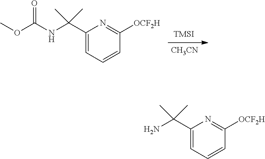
[TMSI].[CH3CN].N1=C([OCF2H])C=CC=C1C(C)(C)NC(=O)OC.N1=C([OCF2H])C=CC=C1C(C)(C)N
